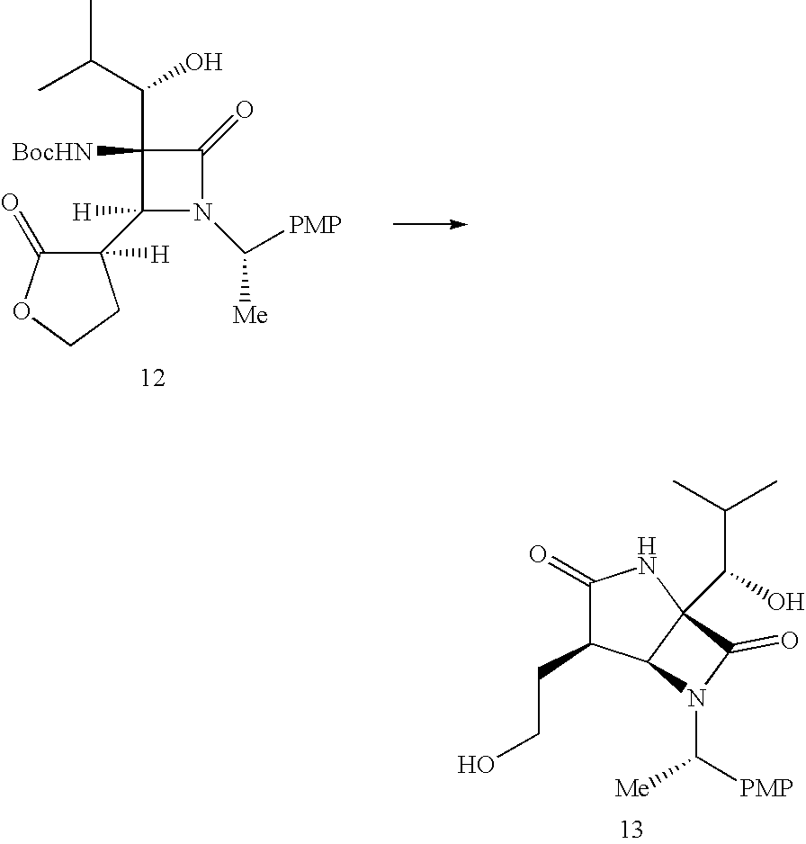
C1(C2([H])N(C([PMP])[Me])C(=O)C2([BocHN])C(C(C)C)O)([H])C(=O)OCC1.C1(=O)C(CCO)C2C(C(C(C)C)O)(N1)C(=O)N2C([Me])[PMP]
